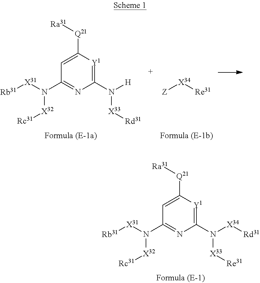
C1(N([H])[X33][Rd31])=[Y1]C([Q21][Ra31])=CC(N([X31][Rb31])[X32][Rc31])=N1.[Re31][X34][Z].C1(N([X33][Re31])[X34][Rd31])=[Y1]C([Q21][Ra31])=CC(N([X31][Rb31])[X32][Rc31])=N1
